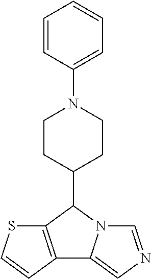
C12=C(C(C3CCN(C4=CC=CC=C4)CC3)N3C1=CN=C3)SC=C2
